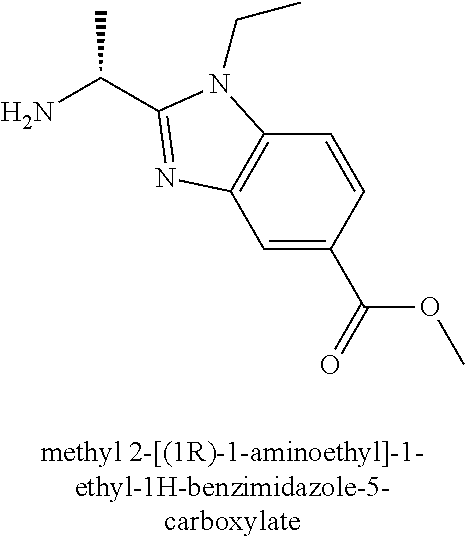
NC(C)C1=NC2=C(C=CC(C(=O)OC)=C2)N1CC
